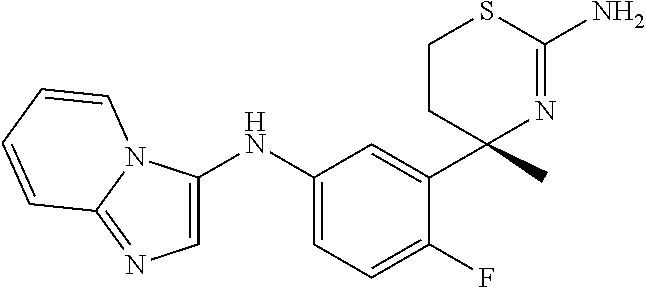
C1=C(NC2=CC=C(F)C(C3(C)N=C(N)SCC3)=C2)N2C(=N1)C=CC=C2
